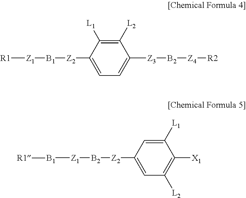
[R1][Z1][B1][Z2]C1=CC=C([Z3][B2][Z4][R2])C([L2])=C1[L1].[B1]([Z1][B2][Z2]C1=CC([L2])=C([X1])C([L1])=C1)[R1]
